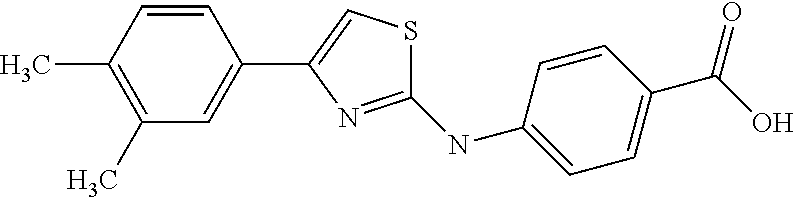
C1(C)=C(C)C=CC(C2=CSC(NC3=CC=C(C(O)=O)C=C3)=N2)=C1
